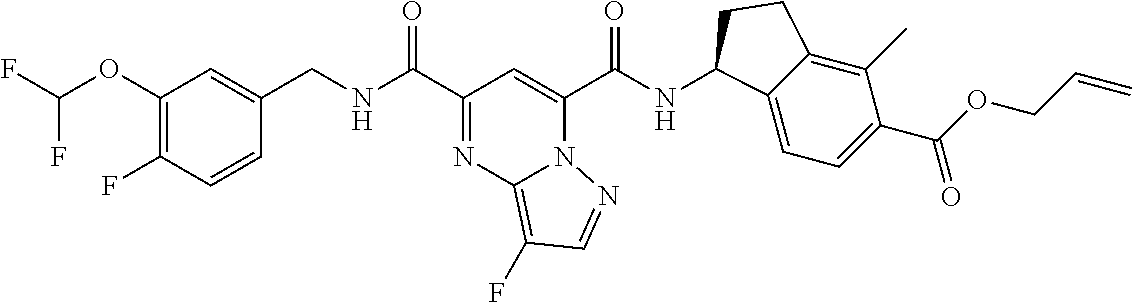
C1(OC(F)F)=C(F)C=CC(CNC(C2=NC3=C(F)C=NN3C(C(NC3C4=CC=C(C(OCC=C)=O)C(C)=C4CC3)=O)=C2)=O)=C1
